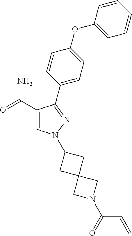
C1(C(=O)N)=CN(C2CC3(C2)CN(C(=O)C=C)C3)N=C1C1=CC=C(OC2=CC=CC=C2)C=C1
